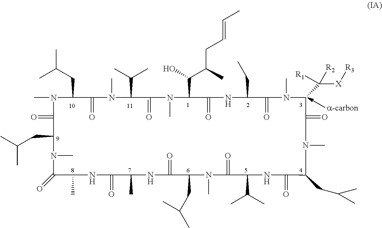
CN1C(CC(C)C)C(=O)N(C)C(C(C)C)C(=O)N(C)C(C(O)C(CC=CC)C)C(=O)NC(CC)C(=O)N(C)C(C([R1])([X][R3])[R2])C(=O)N(C)C(CC(C)C)C(=O)NC(C(C)C)C(=O)N(C)C(CC(C)C)C(=O)NC(C)C(=O)NC(C)C(=O)N(C)C(CC(C)C)C1=O
